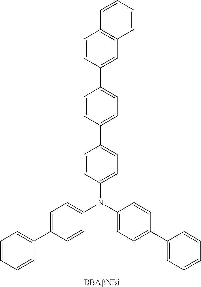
C1=CC(C2=CC=C(C3=CC=C(N(C4=CC=C(C5=CC=CC=C5)C=C4)C4=CC=C(C5=CC=CC=C5)C=C4)C=C3)C=C2)=CC2=C1C=CC=C2
